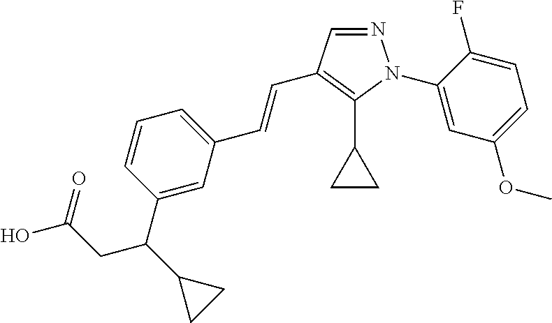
C1(N2N=CC(C=CC3=CC=CC(C(C4CC4)CC(O)=O)=C3)=C2C2CC2)=CC(OC)=CC=C1F
